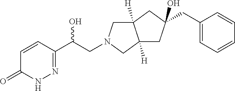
C1(C(O)CN2CC3([H])C([H])(C2)CC(CC2=CC=CC=C2)(O)C3)=NNC(=O)C=C1
